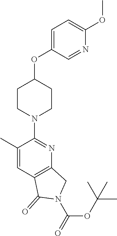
C1CN(C2=NC3=C(C=C2C)C(=O)N(C(=O)OC(C)(C)C)C3)CCC1OC1=CC=C(OC)N=C1
